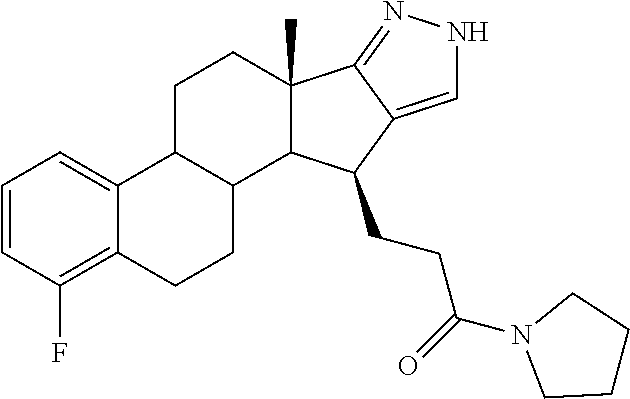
C1=CC(F)=C2C(=C1)C1C(CC2)C2C(C)(CC1)C1=NNC=C1C2CCC(N1CCCC1)=O
